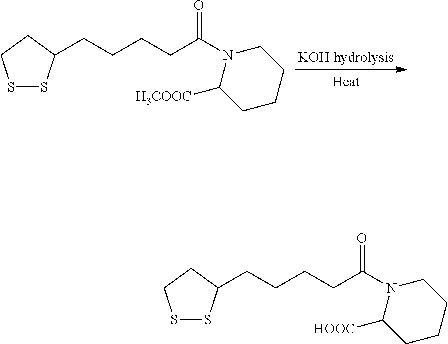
S1SC(CCCCC(N2C([H3COOC])CCCC2)=O)CC1.S1SC(CCCCC(N2C([HOOC])CCCC2)=O)CC1
